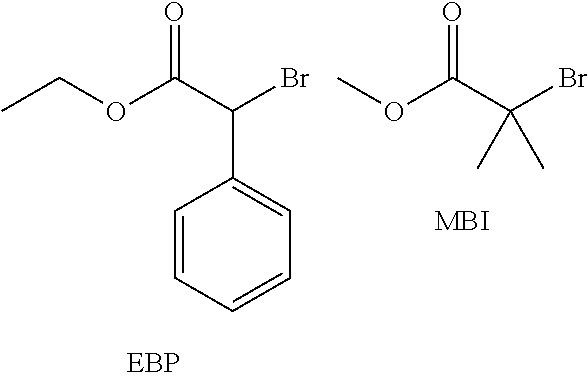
C1=CC=CC=C1C(C(OCC)=O)Br.C(C(OC)=O)(Br)(C)C
